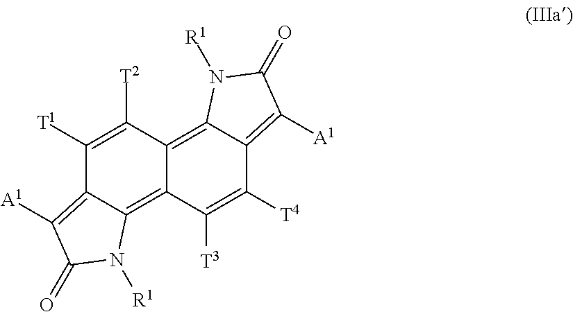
C1([T1])=C([T2])C2=C3C(=C([A1])C(=O)N3[R1])C([T4])=C([T3])C2=C2C1=C([A1])C(=O)N2[R1]
